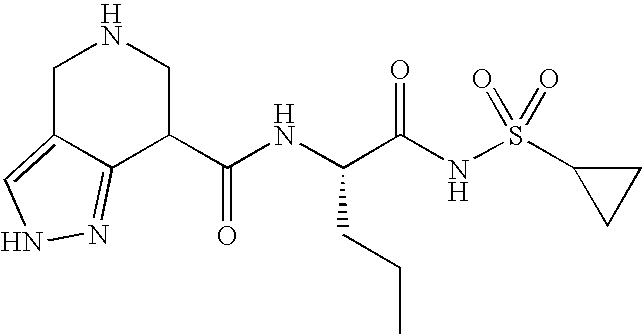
C1C2=CNN=C2C(C(NC(C(NS(C2CC2)(=O)=O)=O)CCC)=O)CN1
